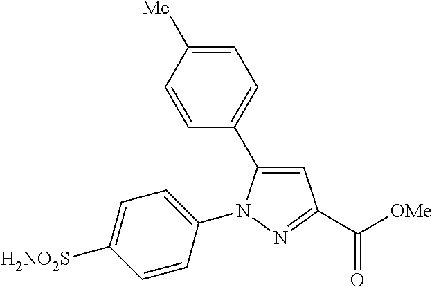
C1=C([Me])C=CC(C2=CC(C([OMe])=O)=NN2C2=CC=C([H2NO2S])C=C2)=C1
